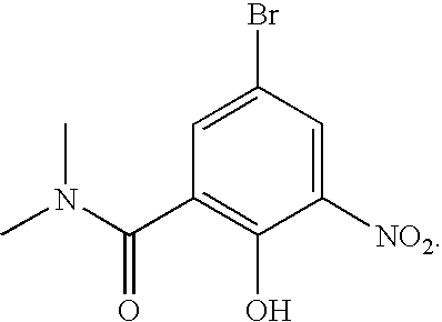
C1([NO2])=CC(Br)=CC(C(N(C)C)=O)=C1O
